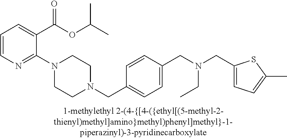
C1=CN=C(N2CCN(CC3=CC=C(CN(CC4=CC=C(C)S4)CC)C=C3)CC2)C(C(OC(C)C)=O)=C1
